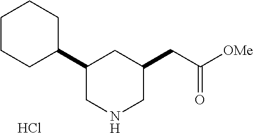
C1CCC(C2CNCC(CC([OMe])=O)C2)CC1.Cl
